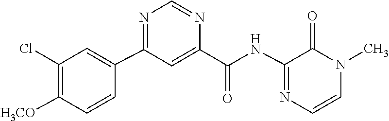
C1=CN(C)C(=O)C(NC(C2=CC(C3=CC(Cl)=C([H3CO])C=C3)=NC=N2)=O)=N1
